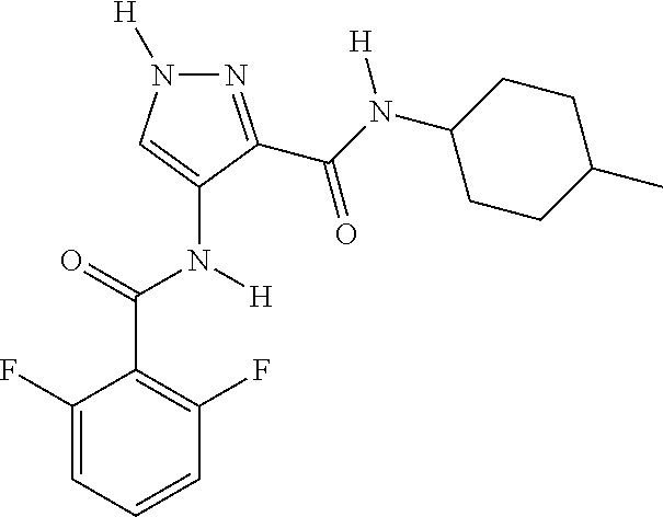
C1=CC=C(F)C(C(=O)N([H])C2=CN([H])N=C2C(N(C2CCC(C)CC2)[H])=O)=C1F
